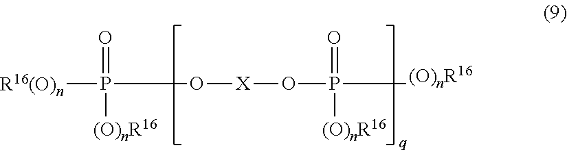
[R16(O)n]P(=O)([(O)nR16])O[X]OP(=O)([(O)nR16])C
